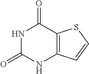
N1C(=O)NC2=C(C1=O)SC=C2
